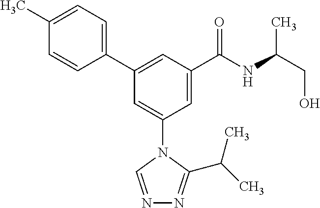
C1(C2=CC(C(NC(CO)C)=O)=CC(N3C=NN=C3C(C)C)=C2)=CC=C(C)C=C1
